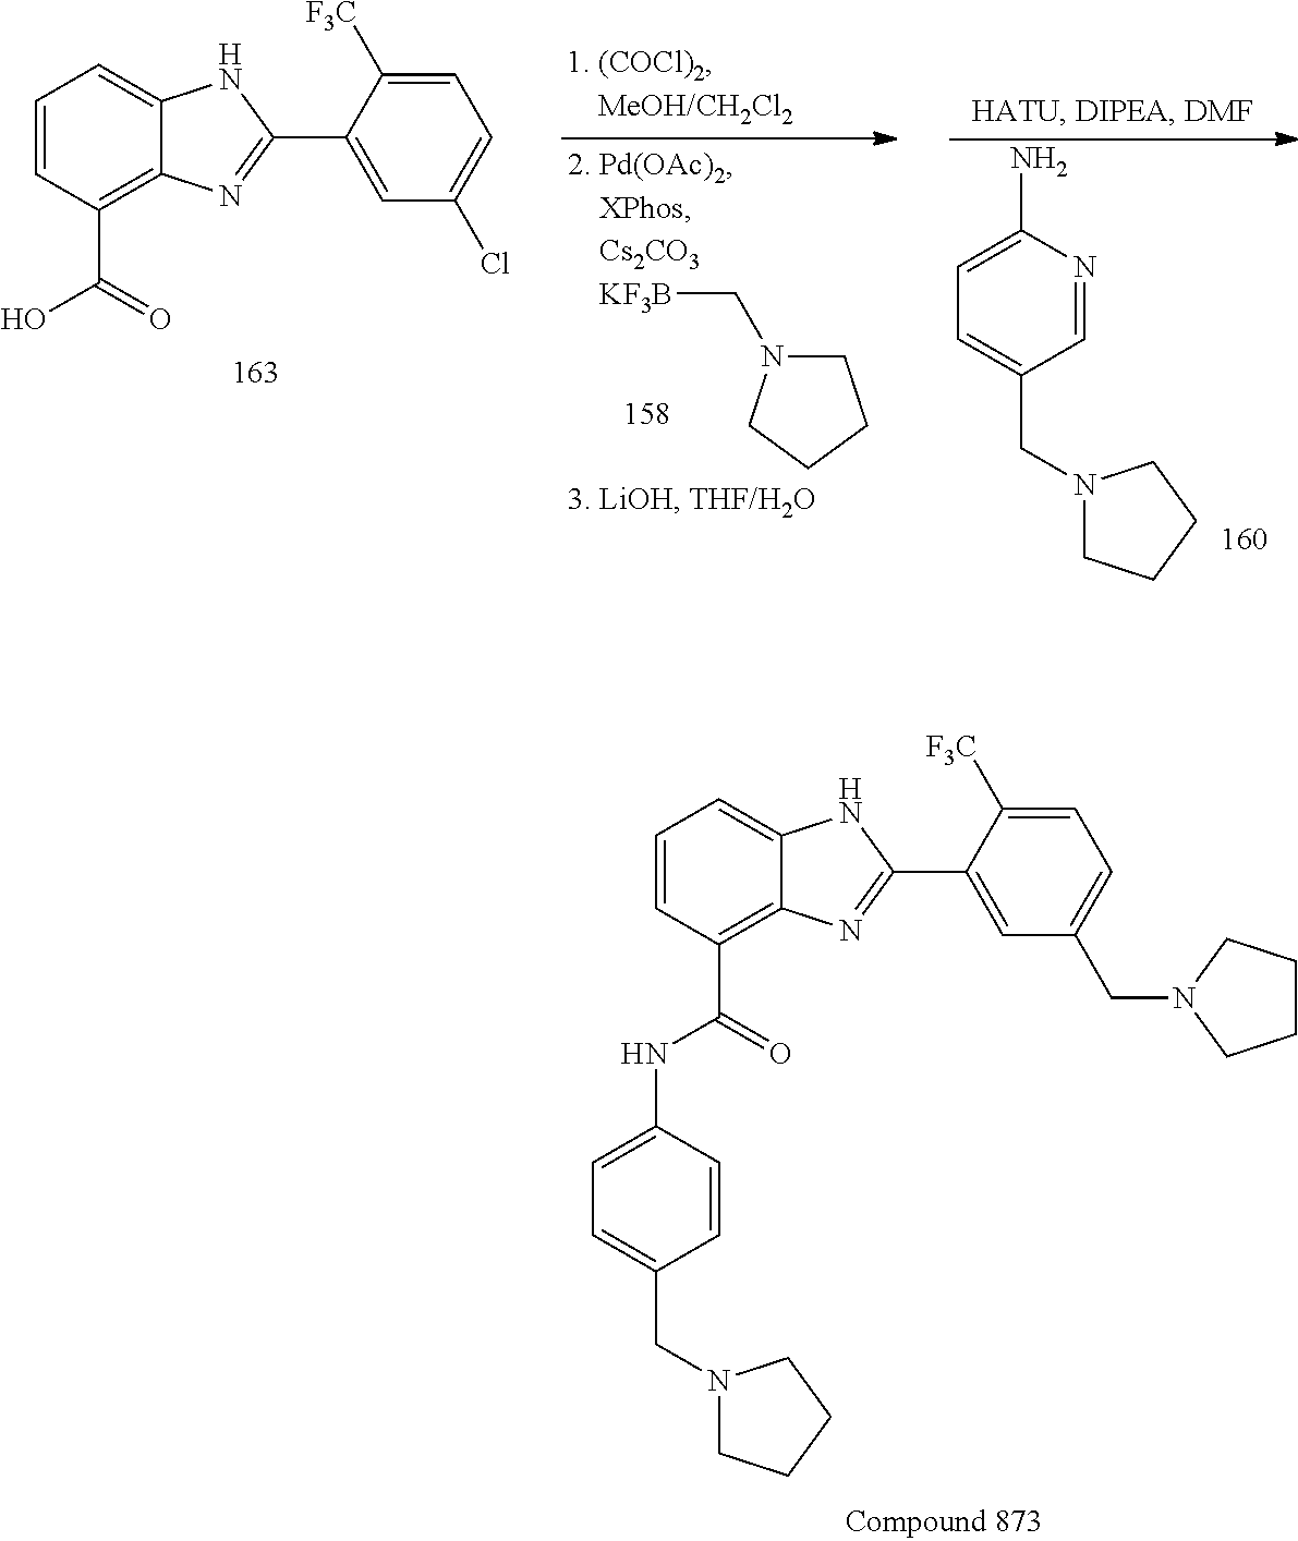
C1=CC(C(=O)NC2=CC=C(CN3CCCC3)C=C2)=C2C(=C1)NC(C1=CC(CN3CCCC3)=CC=C1[F3C])=N2.[KF3B]CN1CCCC1.C1=CC(C(=O)O)=C2C(=C1)NC(C1=CC(Cl)=CC=C1[F3C])=N2.C1=C(N)N=CC(CN2CCCC2)=C1
